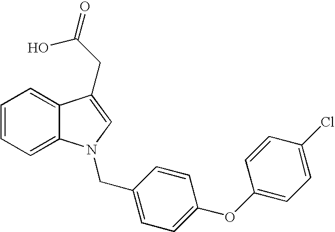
C1=CC=C2C(=C1)C(CC(O)=O)=CN2CC1=CC=C(OC2=CC=C(Cl)C=C2)C=C1
